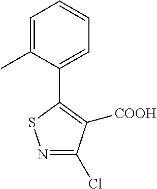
N1=C(Cl)C([COOH])=C(C2=CC=CC=C2C)S1
